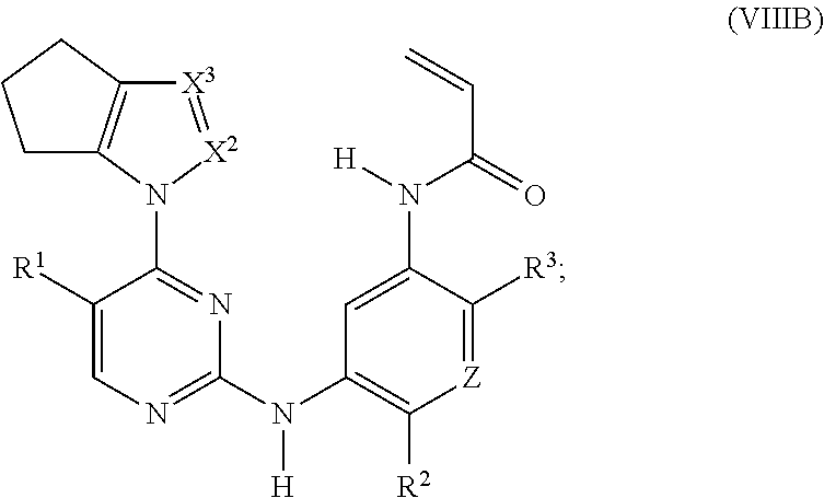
C1([R1])=CN=C(N(C2=C([R2])[Z]=C([R3])C(N(C(=O)C=C)[H])=C2)[H])N=C1N1[X2]=[X3]C2=C1CCC2
